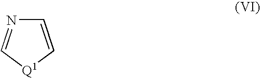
C1=C[Q1]C=N1
